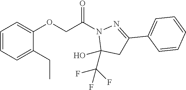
C1(CC)=CC=CC=C1OCC(N1C(O)(C(F)(F)F)CC(C2=CC=CC=C2)=N1)=O
